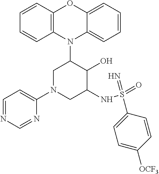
N1(C2CN(C3=CC=NC=N3)CC(NS(=O)(=N)C3=CC=C([OCF3])C=C3)C2O)C2=C(C=CC=C2)OC2=CC=CC=C12
